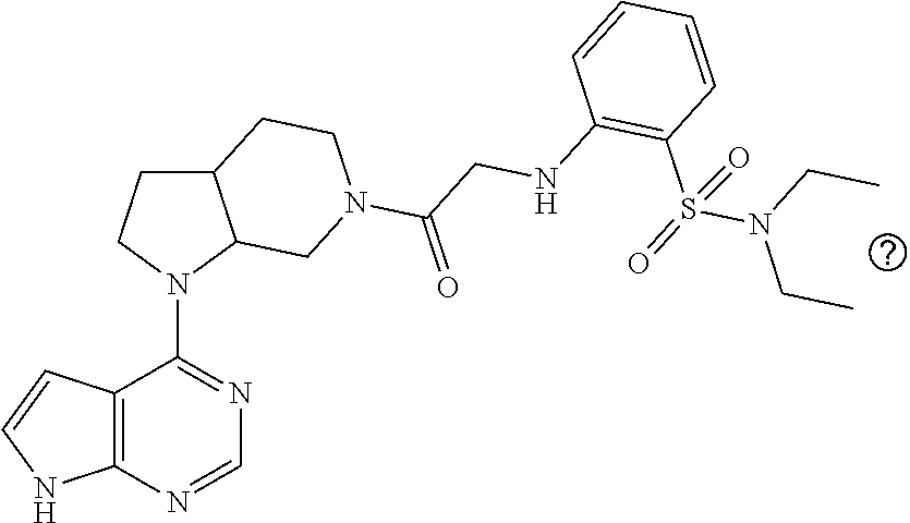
N1(C2=NC=NC3=C2C=CN3)C2C(CC1)CCN(C(CNC1=C(S(N(CC)CC)(=O)=O)C=CC=C1)=O)C2
